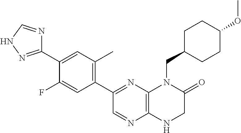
C1(C2=NNC=N2)=CC(C)=C(C2=NC3=C(N=C2)NCC(=O)N3CC2CCC(OC)CC2)C=C1F
